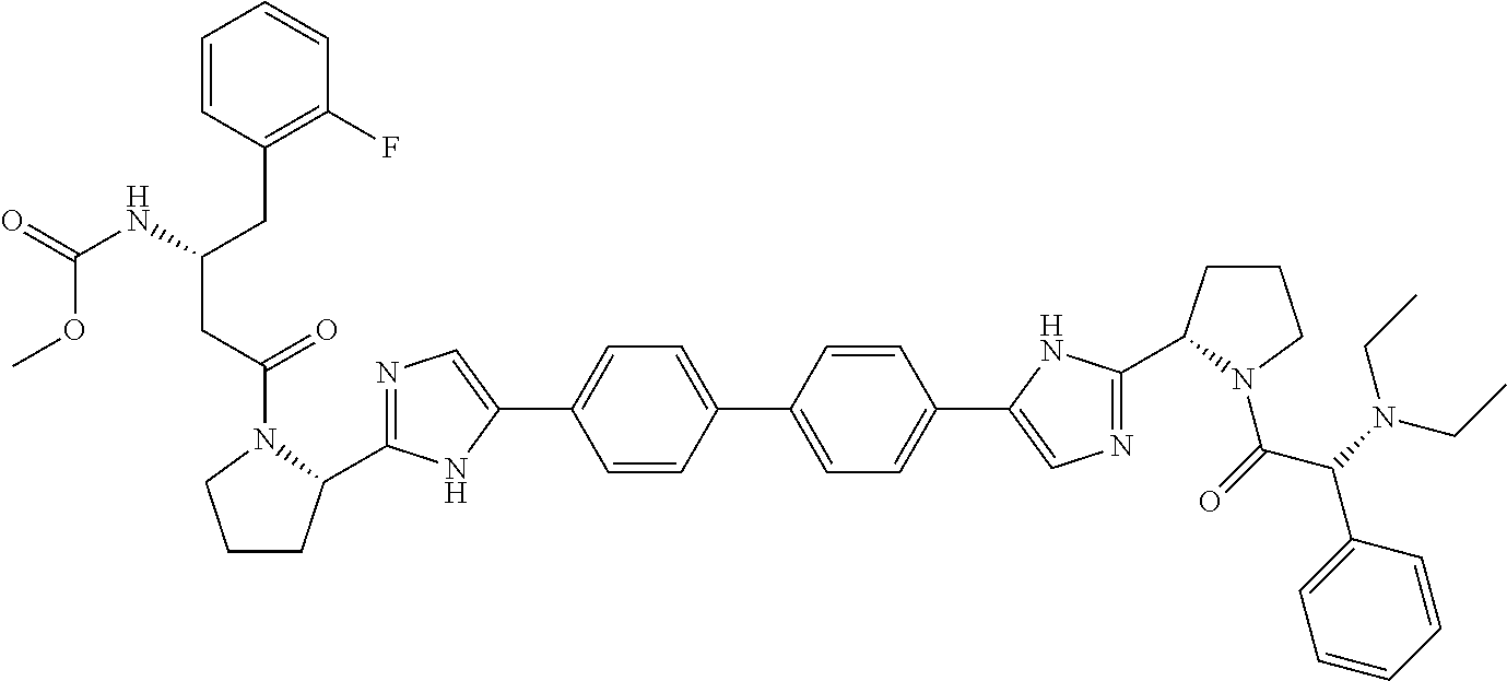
C1CC(C2=NC=C(C3=CC=C(C4=CC=C(C5=CN=C(C6CCCN6C(=O)C(N(CC)CC)C6=CC=CC=C6)N5)C=C4)C=C3)N2)N(C(CC(CC2=C(F)C=CC=C2)NC(=O)OC)=O)C1
